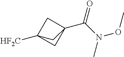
C(C12CC([HF2C])(C1)C2)(N(OC)C)=O
